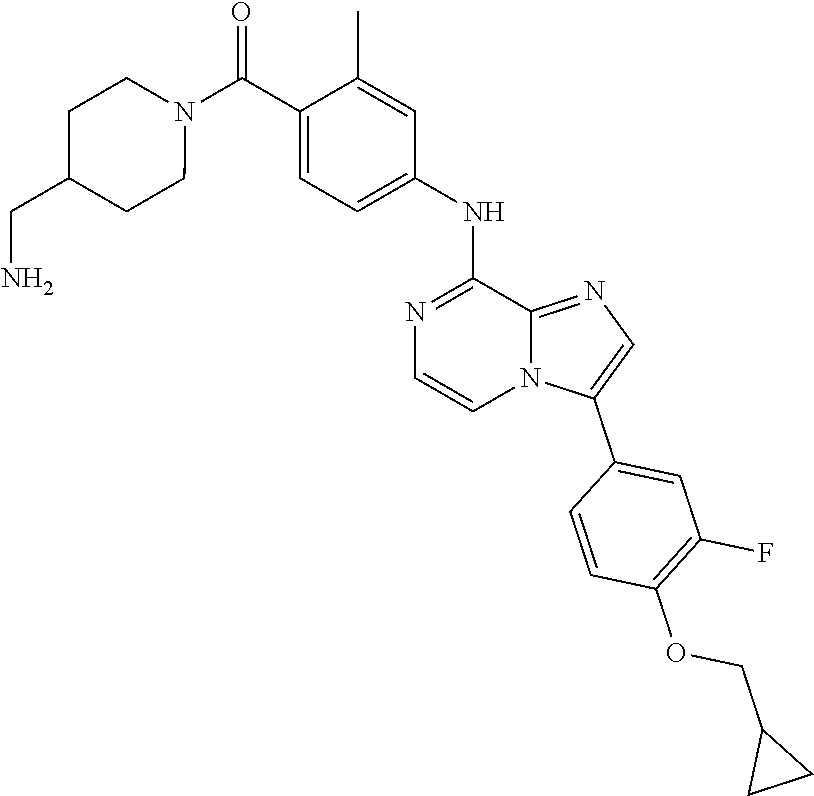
N1(C(C2=CC=C(NC3=NC=CN4C3=NC=C4C3=CC(F)=C(OCC4CC4)C=C3)C=C2C)=O)CCC(CN)CC1
